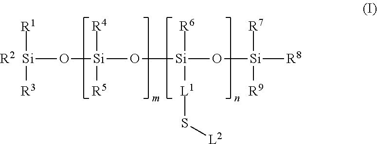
[Si]([R1])([R3])O[Si]([R4])([R5])O[Si](O[Si]([R8])([R7])[R9])([R6])[L1]S[L2].[R2]
